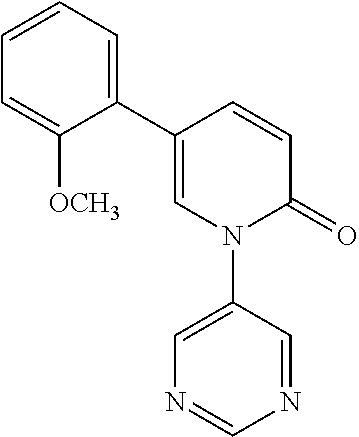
C1(C2=CC=CC=C2[OCH3])=CN(C2=CN=CN=C2)C(=O)C=C1
